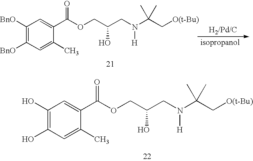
C1(O)=C(O)C=C(C)C(C(OCC(CN(C(C[O(t-Bu)])(C)C)[H])O)=O)=C1.C1([BnO])=C([BnO])C=C(C)C(C(OCC(CN(C(C[O(t-Bu)])(C)C)[H])O)=O)=C1
